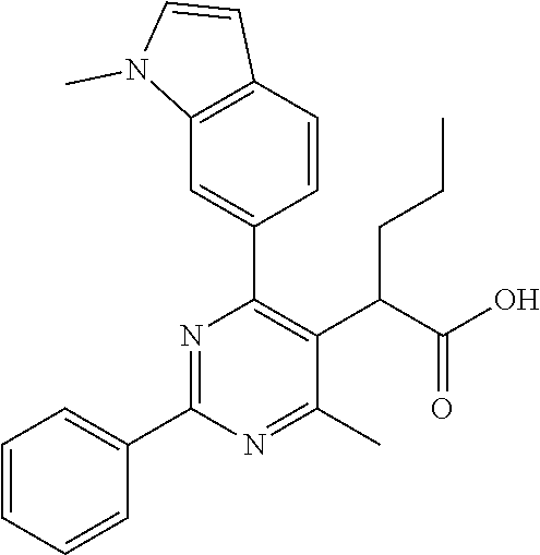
C1=CC=CC(C2=NC(C3=CC4=C(C=C3)C=CN4C)=C(C(C(O)=O)CCC)C(C)=N2)=C1
